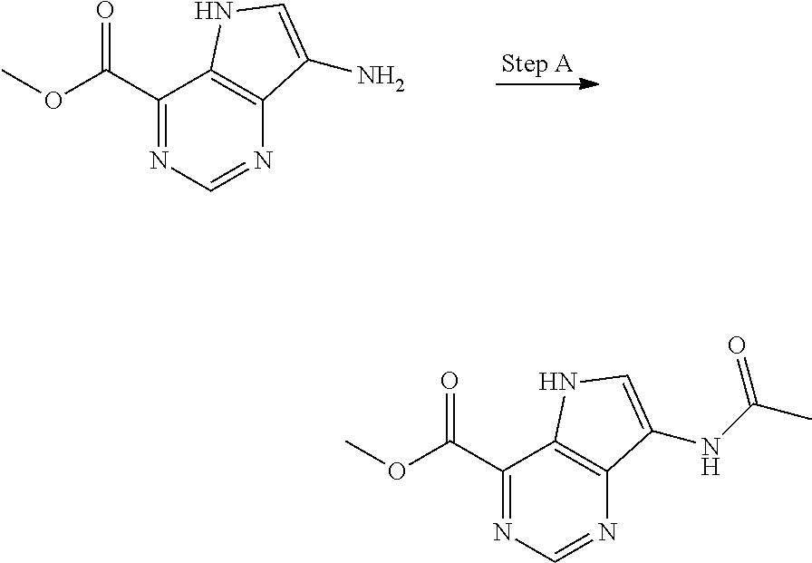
C1(C(OC)=O)=NC=NC2=C1NC=C2N.C1(C(OC)=O)=NC=NC2=C1NC=C2NC(C)=O
